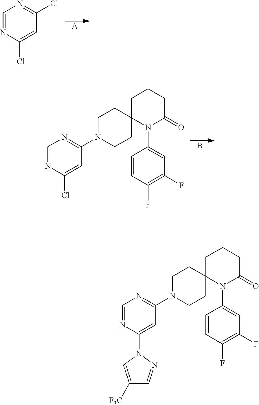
[A].ClC1=NC=NC(Cl)=C1.N1(C2=NC=NC(N3C=C([F3C])C=N3)=C2)CCC2(CC1)N(C1=CC(F)=C(F)C=C1)C(=O)CCC2.N1(C2=NC=NC(Cl)=C2)CCC2(CC1)N(C1=CC(F)=C(F)C=C1)C(=O)CCC2.B
